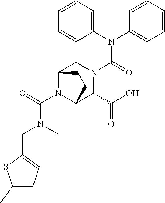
C(N1C2C(C(O)=O)N(C(N(C3=CC=CC=C3)C3=CC=CC=C3)=O)CC1CC2)(=O)N(C)CC1=CC=C(C)S1
